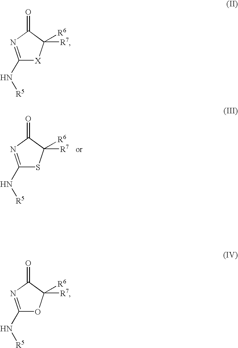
C1(N[R5])=NC(=O)C([R6])([R7])S1.C1(N[R5])=NC(=O)C([R6])([R7])[X]1.C1(N[R5])=NC(=O)C([R6])([R7])O1
